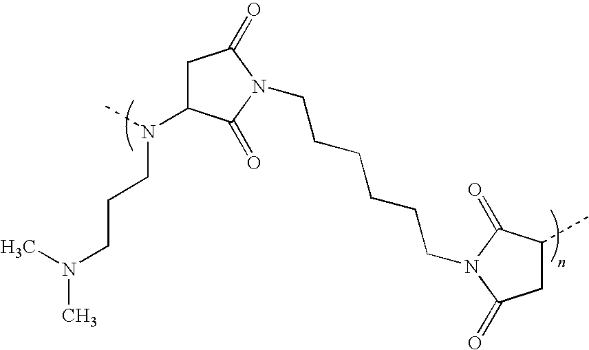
C1C(N(C)CCCN(C)C)C(=O)N(CCCCCCN2C(=O)C(C)CC2=O)C1=O
